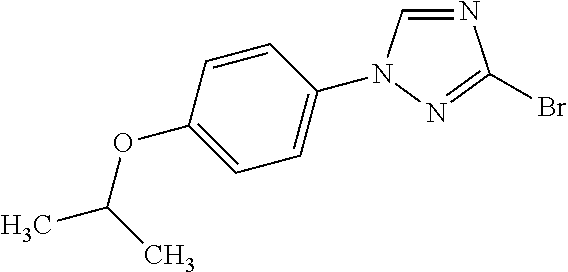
C1=C(OC(C)C)C=CC(N2C=NC(Br)=N2)=C1
